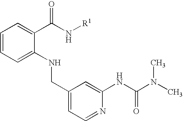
C1=CC=C(NCC2=CC=NC(NC(N(C)C)=O)=C2)C(C(N[R1])=O)=C1
